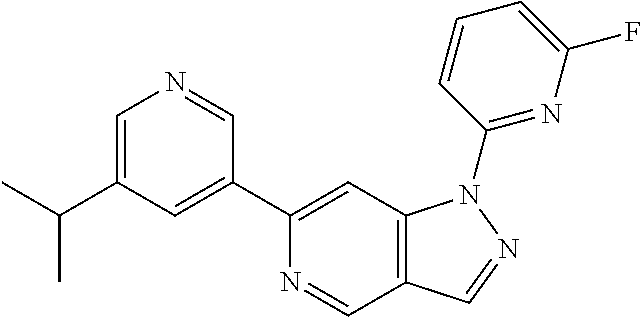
N1=CC2=C(C=C1C1=CC(C(C)C)=CN=C1)N(C1=NC(F)=CC=C1)N=C2
